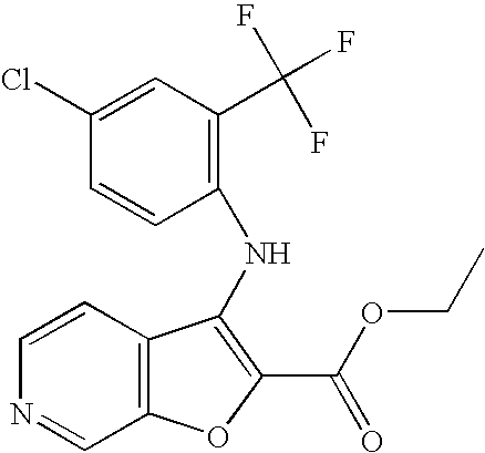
N(C1=C(C(OCC)=O)OC2=C1C=CN=C2)C1=C(C(F)(F)F)C=C(Cl)C=C1
